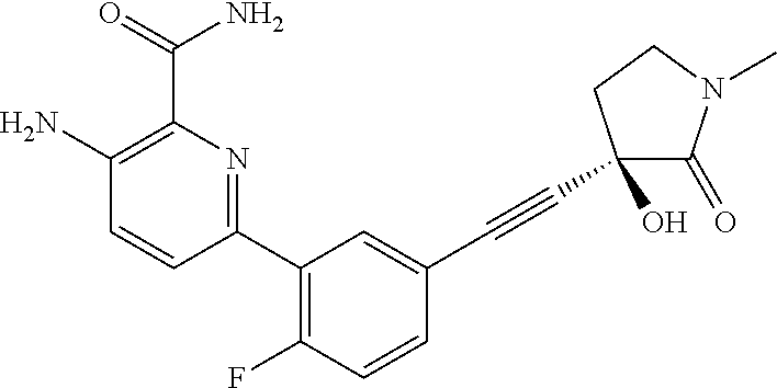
C1(N)=C(C(=O)N)N=C(C2=C(F)C=CC(C#CC3(O)C(=O)N(C)CC3)=C2)C=C1
